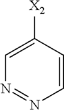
C1=CC([X2])=CN=N1
